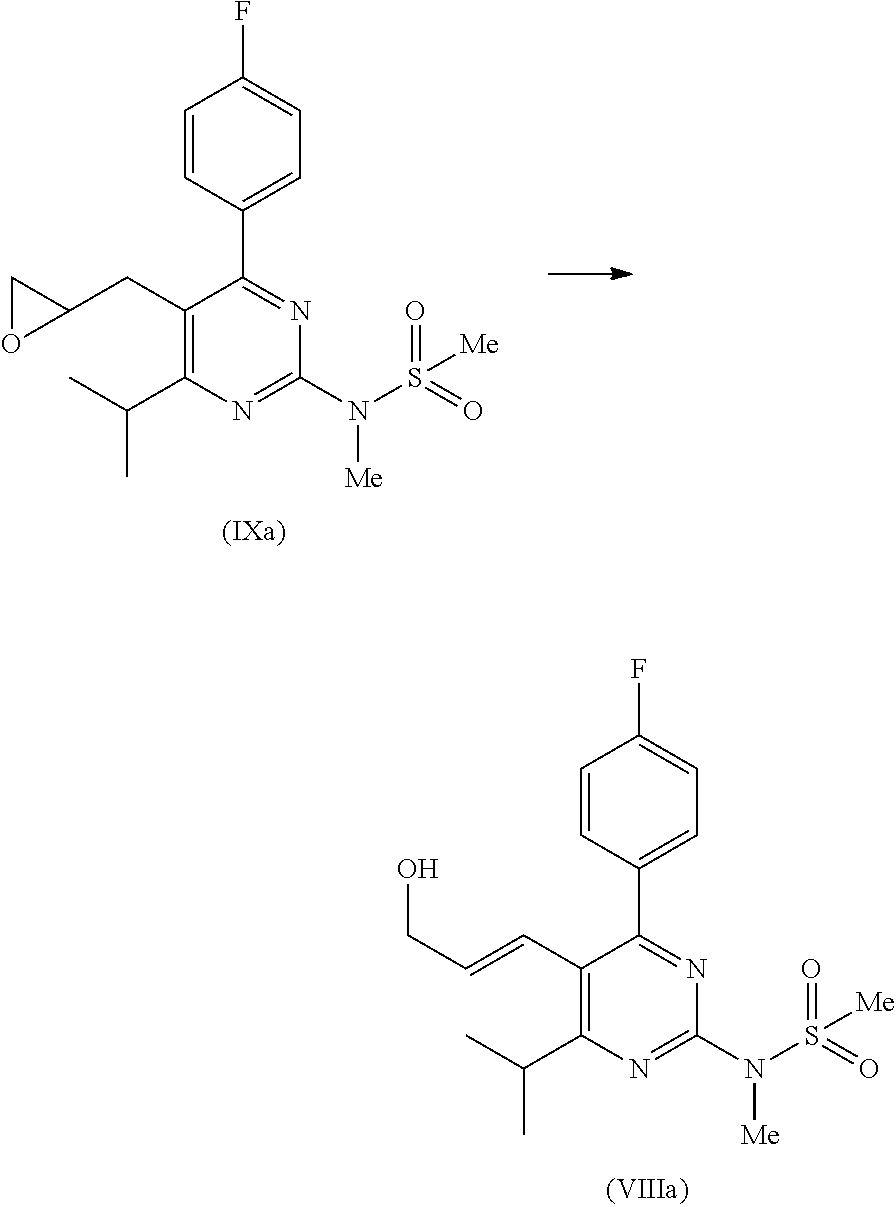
C1=CC(C2=NC(N(S(=O)(=O)[Me])[Me])=NC(C(C)C)=C2C=CCO)=CC=C1F.C1=CC(C2=NC(N(S(=O)(=O)[Me])[Me])=NC(C(C)C)=C2CC2CO2)=CC=C1F
